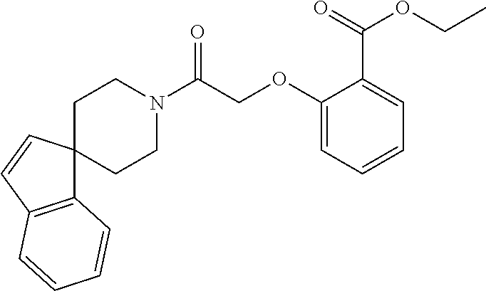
C1(OCC(N2CCC3(CC2)C2=C(C=C3)C=CC=C2)=O)=CC=CC=C1C(=O)OCC
